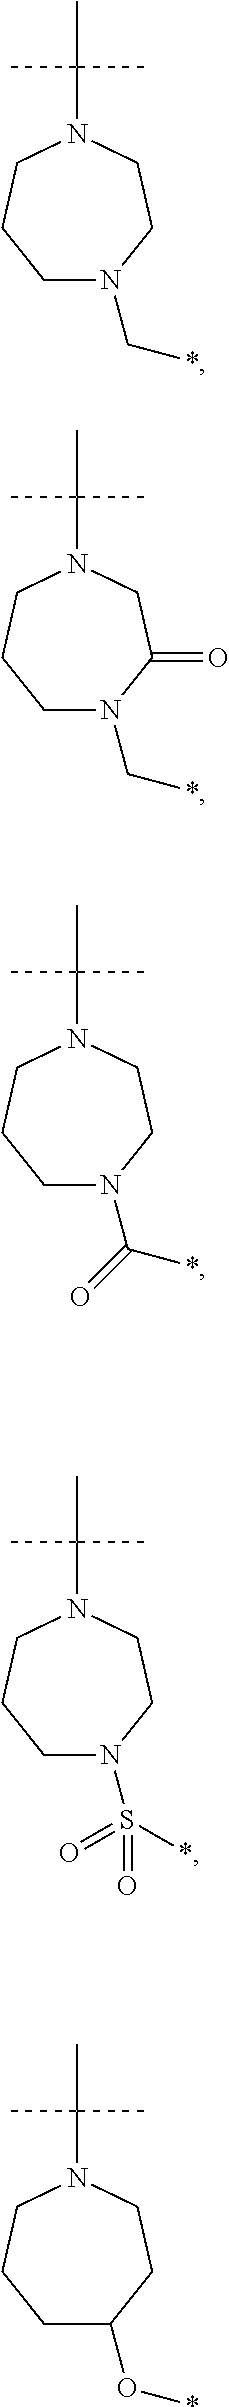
C1N(C*)CCN(C(C)(C)C)CC1.C1N(C*)C(=O)CN(C(C)(C)C)CC1.C1N(C(*)=O)CCN(C(C)(C)C)CC1.C1N(S(=O)(=O)*)CCN(C(C)(C)C)CC1.C1C(O*)CCN(C(C)(C)C)CC1
